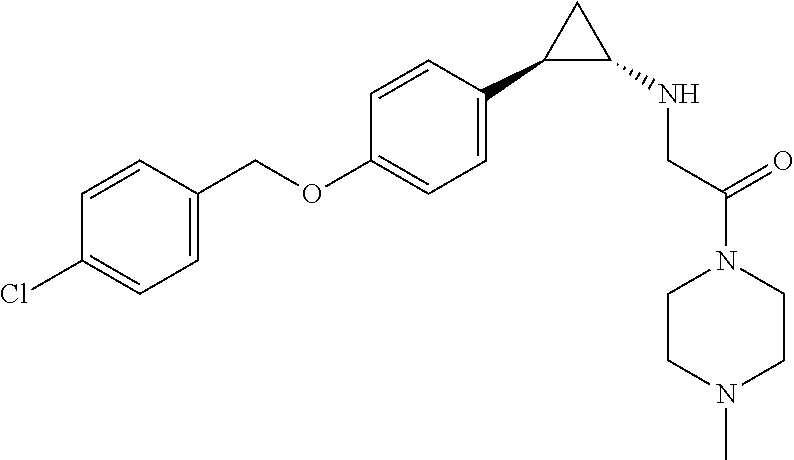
C1=CC(COC2=CC=C(C3C(NCC(N4CCN(C)CC4)=O)C3)C=C2)=CC=C1Cl
